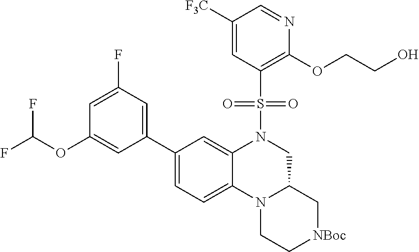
C1([F3C])=CC(S(N2C3=CC(C4=CC(F)=CC(OC(F)F)=C4)=CC=C3N3C(C2)C[NBoc]CC3)(=O)=O)=C(OCCO)N=C1
